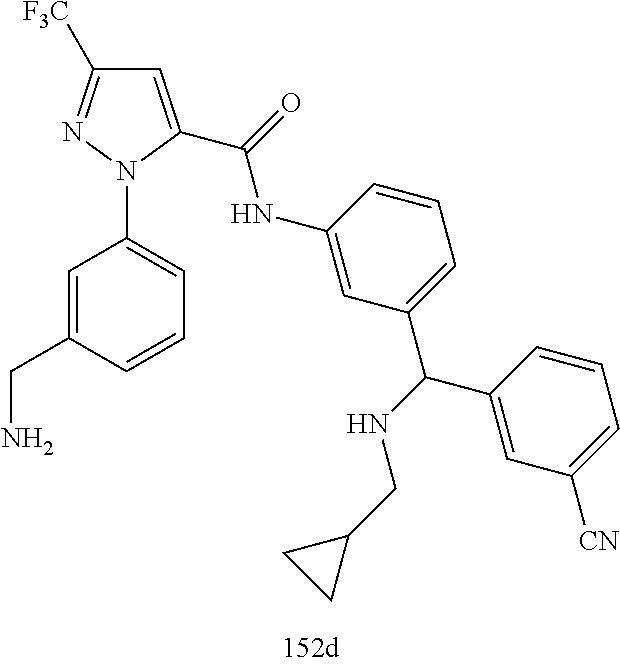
C1=C(C(NC2=CC(C(C3=CC([CN])=CC=C3)NCC3CC3)=CC=C2)=O)N(C2=CC=CC(CN)=C2)N=C1[F3C]
